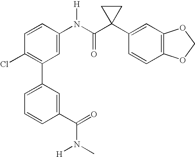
C1=CC(N(C(C2(C3=CC4=C(C=C3)OCO4)CC2)=O)[H])=CC(C2=CC=CC(C(=O)N(C)[H])=C2)=C1Cl
